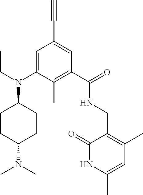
C1(C#C)=CC(C(=O)NCC2=C(C)C=C(C)NC2=O)=C(C)C(N(CC)C2CCC(N(C)C)CC2)=C1
